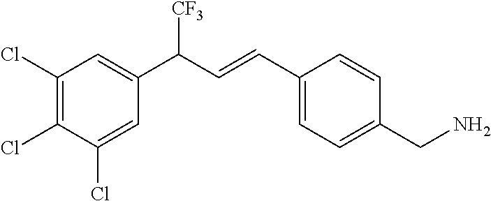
C1(C=CC(C2=CC(Cl)=C(Cl)C(Cl)=C2)[CF3])=CC=C(CN)C=C1
